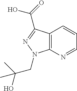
C12=C(N=CC=C1)N(CC(O)(C)C)N=C2C(=O)O
